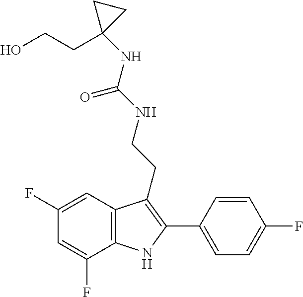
C1=C(F)C2=C(C=C1F)C(CCNC(NC1(CCO)CC1)=O)=C(C1=CC=C(F)C=C1)N2
